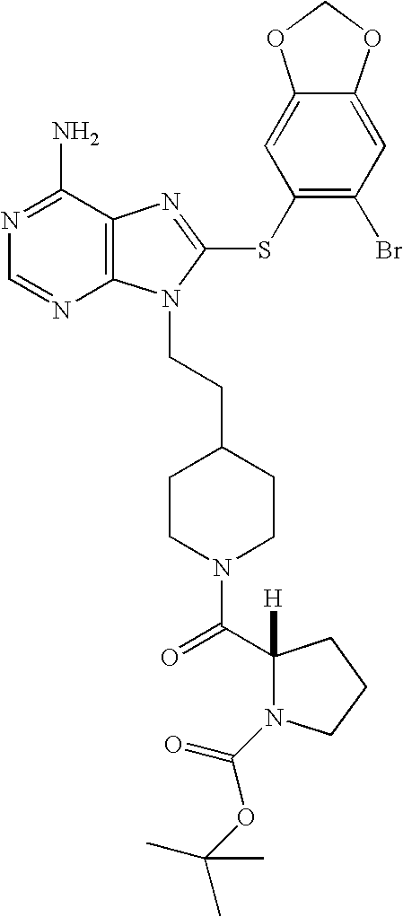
N1=C(N)C2=C(N=C1)N(CCC1CCN(C(C3([H])N(C(=O)OC(C)(C)C)CCC3)=O)CC1)C(SC1=C(Br)C=C3C(=C1)OCO3)=N2
